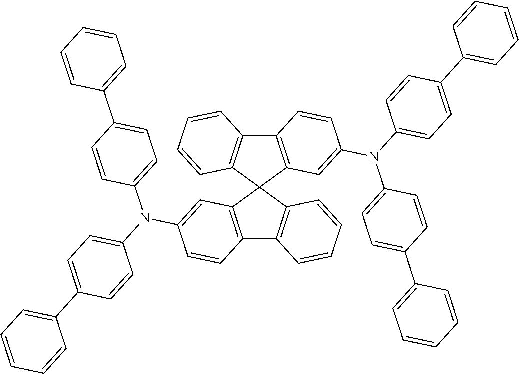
C12=C(C3(C4=C1C=CC=C4)C1=C(C4=C3C=CC=C4)C=CC(N(C3=CC=C(C4=CC=CC=C4)C=C3)C3=CC=C(C4=CC=CC=C4)C=C3)=C1)C=C(N(C1=CC=C(C3=CC=CC=C3)C=C1)C1=CC=C(C3=CC=CC=C3)C=C1)C=C2
